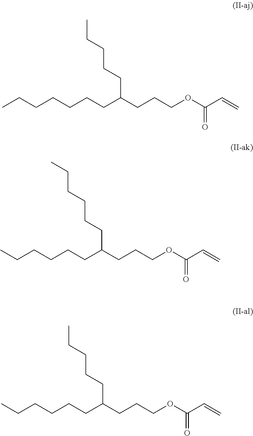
CCCCCCCC(CCCOC(C=C)=O)CCCCC.CCCCCCC(CCCOC(C=C)=O)CCCCCC.CCCCCCC(CCCOC(C=C)=O)CCCCC
